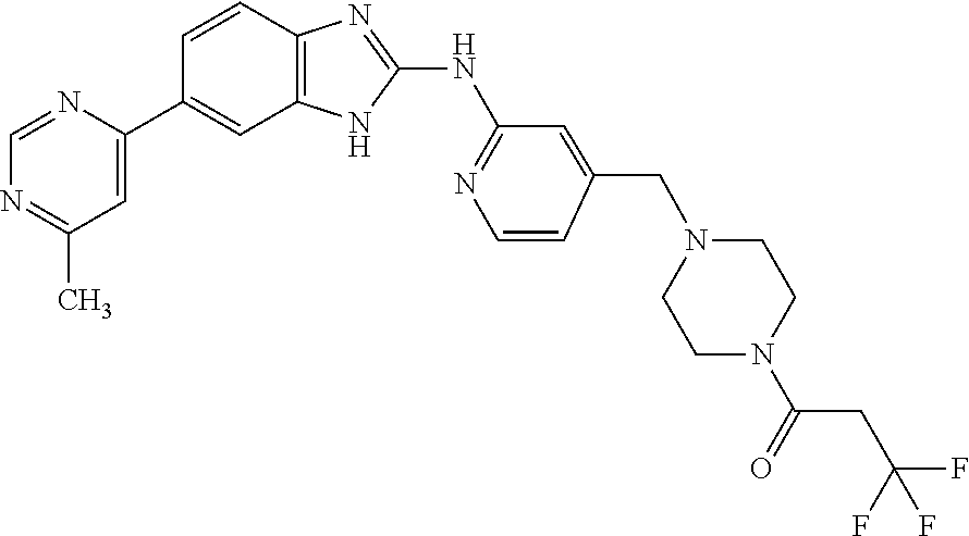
C1=C(C2=CC3=C(C=C2)N=C(NC2=NC=CC(CN4CCN(C(=O)CC(F)(F)F)CC4)=C2)N3)N=CN=C1C
